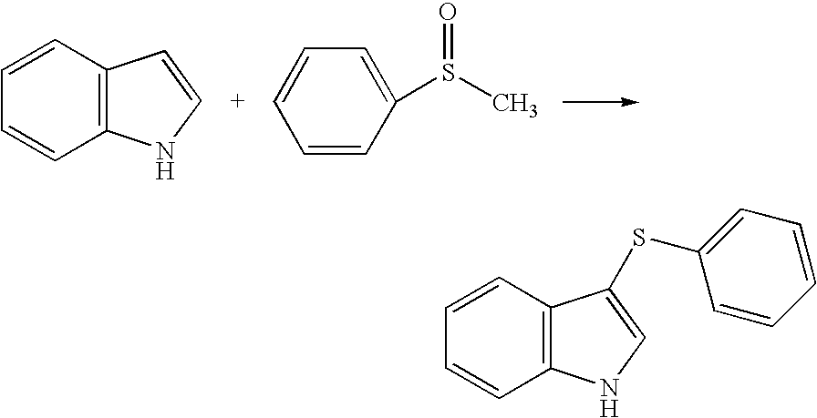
C12=C(C=CC=C1)C=CN2.C1=CC(S(C)=O)=CC=C1.C12=C(C=CC=C1)C(SC1=CC=CC=C1)=CN2
